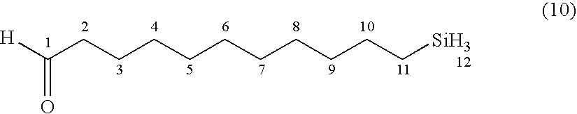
C(CCCCCCCCCC[Si])([H])=O
